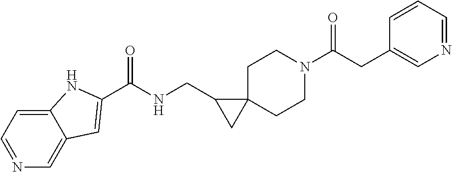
N1=CC=C2C(=C1)C=C(C(=O)NCC1CC13CCN(C(=O)CC1=CN=CC=C1)CC3)N2
